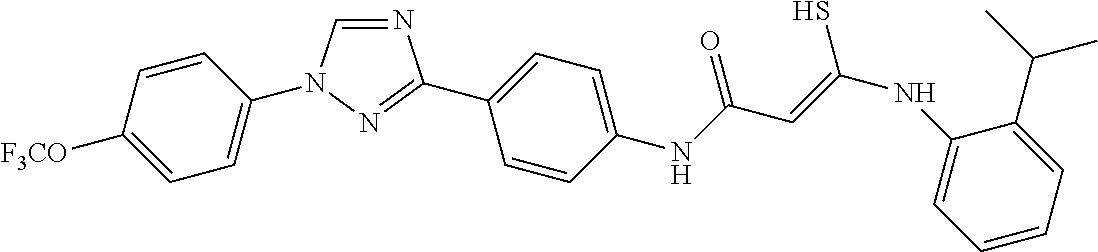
N1=CN(C2=CC=C([F3CO])C=C2)N=C1C1=CC=C(NC(C=C(S)NC2=CC=CC=C2C(C)C)=O)C=C1
